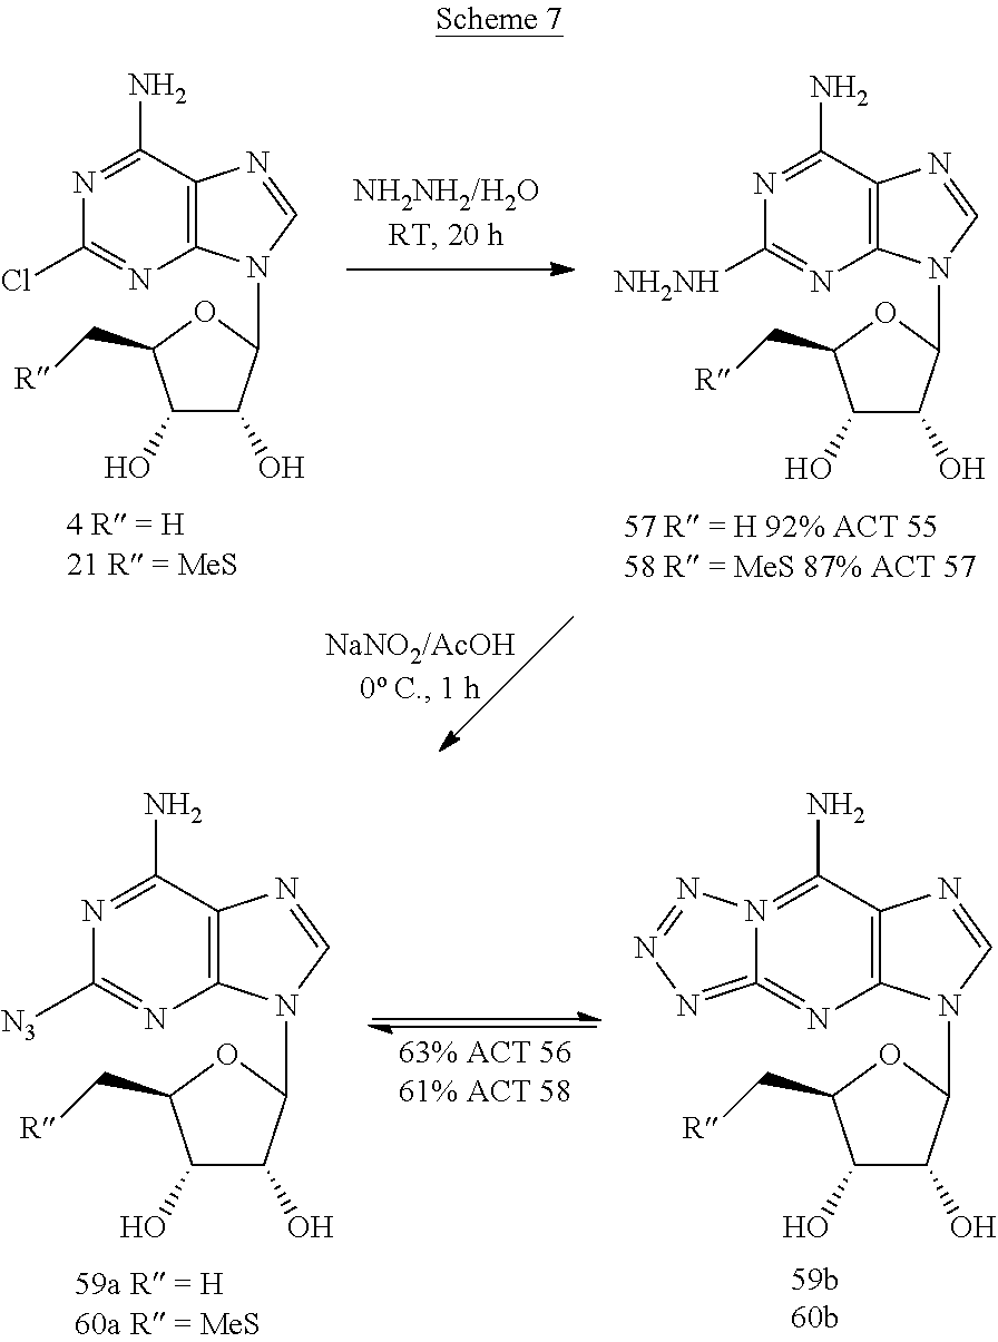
C1(N)=NC(Cl)=NC2=C1N=CN2C1C(O)C(O)C(C[R])O1.C1(N)=NC([NH2NH])=NC2=C1N=CN2C1C(O)C(O)C(C[R])O1.C1(N)=NC([N3])=NC2=C1N=CN2C1C(O)C(O)C(C[R])O1.C1(N)=N2C(=NC3=C1N=CN3C1C(O)C(O)C(C[R])O1)=NN=N2
